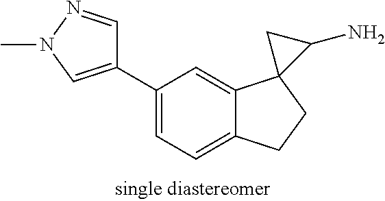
C1(C2=CN(C)N=C2)=CC=C2C(=C1)C1(CC2)C(N)C1
